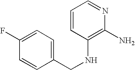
C1(NCC2=CC=C(F)C=C2)=C(N)N=CC=C1
